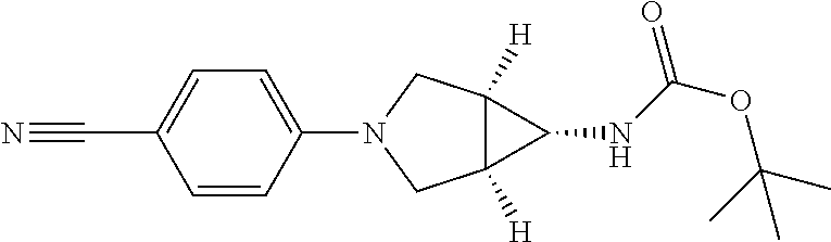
C1=CC(N2CC3([H])C([H])(C2)C3NC(OC(C)(C)C)=O)=CC=C1C#N
